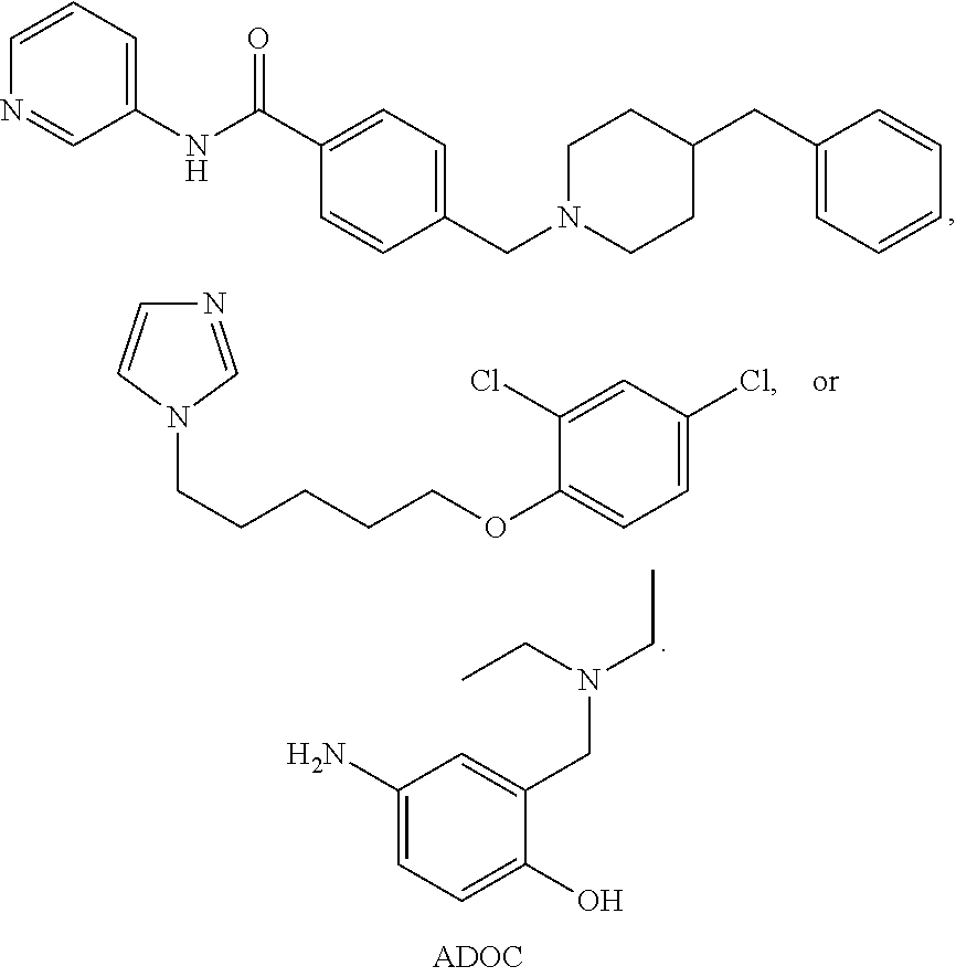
C1=CC=C(NC(C2=CC=C(CN3CCC(CC4=CC=CC=C4)CC3)C=C2)=O)C=N1.C1(N)=CC=C(O)C(CN(CC)CC)=C1.N1=CN(CCCCCOC2=CC=C(Cl)C=C2Cl)C=C1
